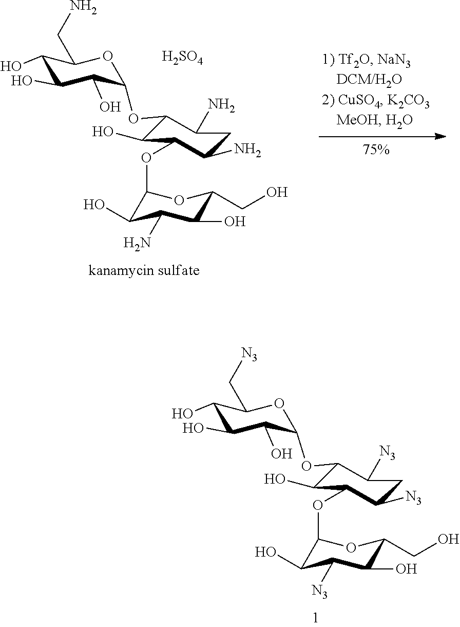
C1(O)C(O)C(O)C(OC2C(O)C(OC3C(O)C(N)C(O)C(CO)O3)C(N)CC2N)OC1CN.[H2SO4].C1(O)C(O)C(O)C(OC2C(O)C(OC3C(O)C([N3])C(O)C(CO)O3)C([N3])CC2[N3])OC1C[N3]
